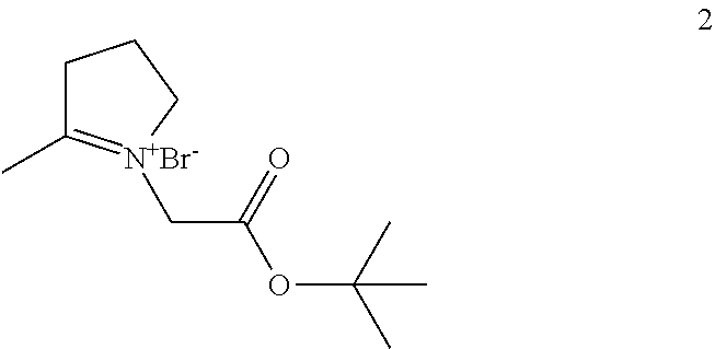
C1C(C)=[N+Br-](CC(OC(C)(C)C)=O)CC1
